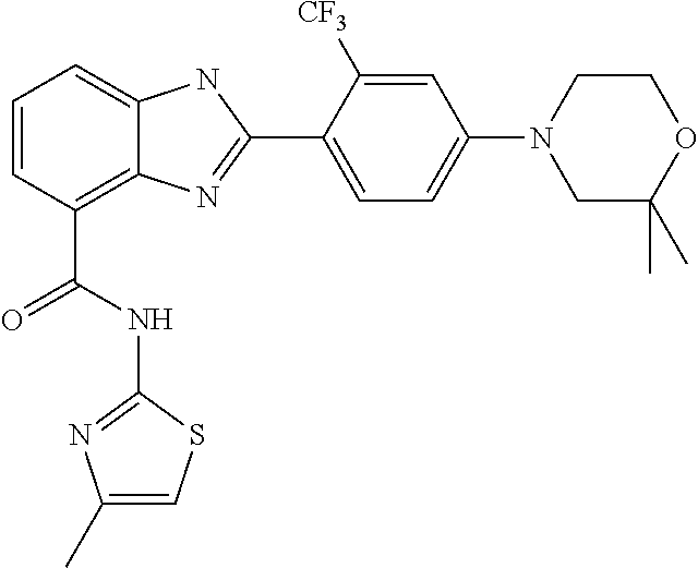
C1=CC(C(=O)NC2=NC(C)=CS2)=C2C(=C1)NC(C1=CC=C(N3CC(C)(C)OCC3)C=C1[CF3])=N2
